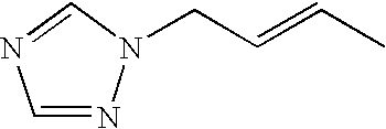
C1=NN(CC=CC)C=N1
